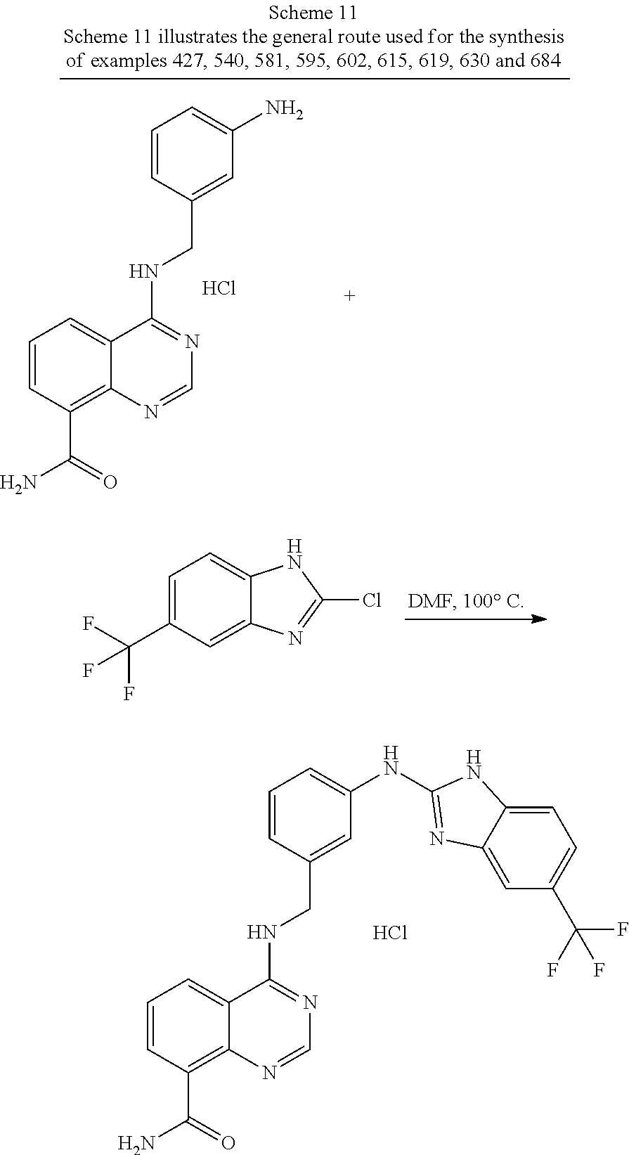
C1=CC(C(=O)N)=C2C(=C1)C(NCC1=CC(NC3=NC4=CC(C(F)(F)F)=CC=C4N3)=CC=C1)=NC=N2.Cl.C1=C(C(F)(F)F)C=C2C(=C1)NC(Cl)=N2.C1=CC(C(=O)N)=C2C(=C1)C(NCC1=CC(N)=CC=C1)=NC=N2.Cl
